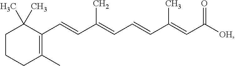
C1(C=CC(=CC=CC(=CC([OH])=O)C)C)=C(C)CCCC1(C)C
